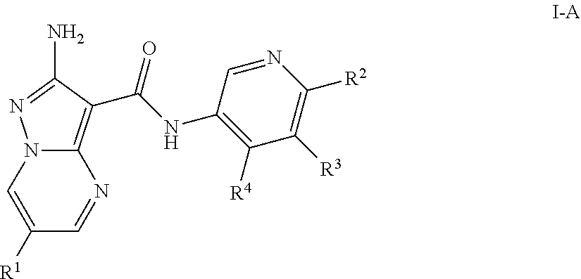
C1(NC(=O)C2=C3N(N=C2N)C=C([R1])C=N3)=C([R4])C([R3])=C([R2])N=C1
